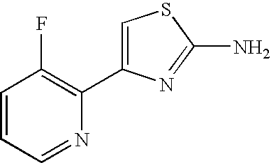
C1=CC=NC(C2=CSC(N)=N2)=C1F
